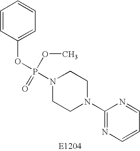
N1(P(OC2=CC=CC=C2)(OC)=O)CCN(C2=NC=CC=N2)CC1
